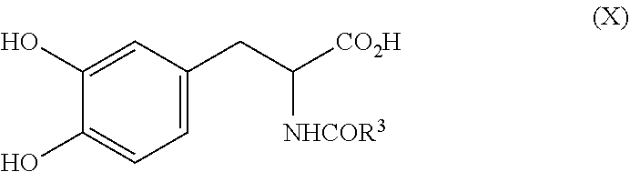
C1(O)=CC(CC([CO2H])[NHCOR3])=CC=C1O
